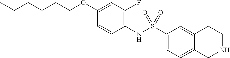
C1(NS(C2=CC=C3C(=C2)CCNC3)(=O)=O)=C(F)C=C(OCCCCCC)C=C1
